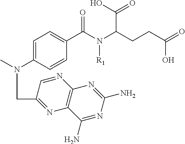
C1=C(N(CC2=NC3=C(N=C2)N=C(N)N=C3N)C)C=CC(C(N(C(CCC(=O)O)C(O)=O)[R1])=O)=C1
